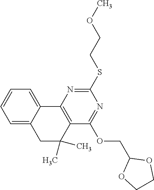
C1=C2C(=CC=C1)C1=C(C(C)(C)C2)C(OCC2OCCO2)=NC(SCCOC)=N1
